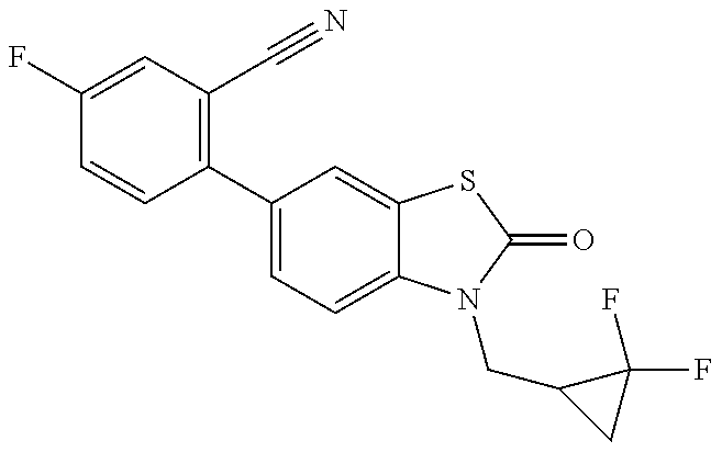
C1=CC(C2=CC=C3C(=C2)SC(=O)N3CC2CC2(F)F)=C(C#N)C=C1F
